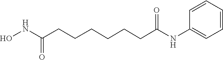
N(C(=O)CCCCCCC(=O)NC1=CC=CC=C1)O
